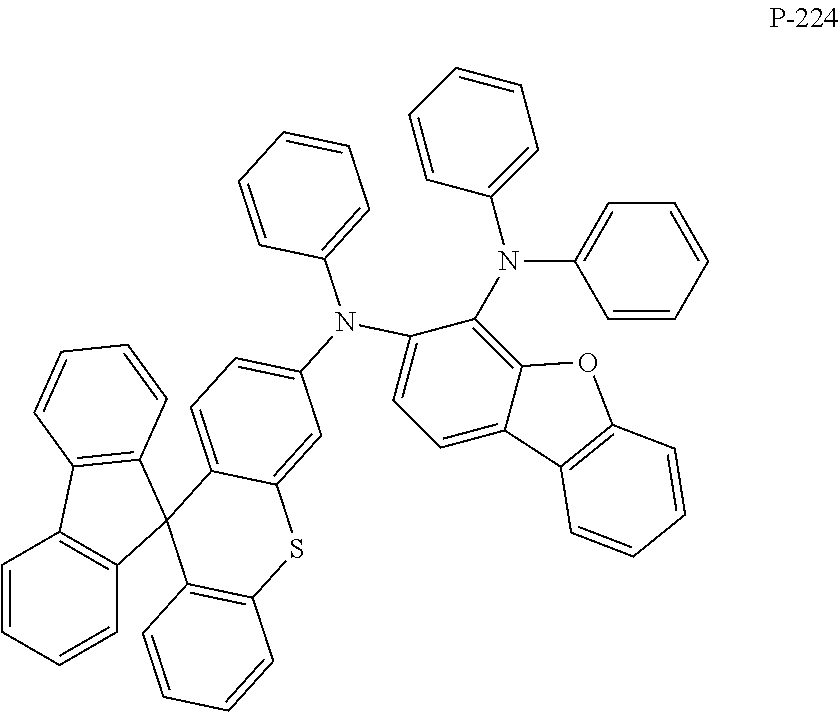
C1=CC=CC2=C1C1=C(C23C2=C(SC4=CC(N(C5=CC=CC=C5)C5=CC=C6C(=C5N(C5=CC=CC=C5)C5=CC=CC=C5)OC5=C6C=CC=C5)=CC=C34)C=CC=C2)C=CC=C1
